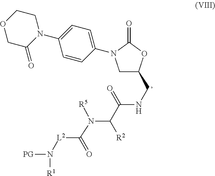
C1C(CNC(=O)C(N(C(=O)[L2]N([PG])[R1])[R5])[R2])OC(=O)N1C1=CC=C(N2CCOCC2=O)C=C1
